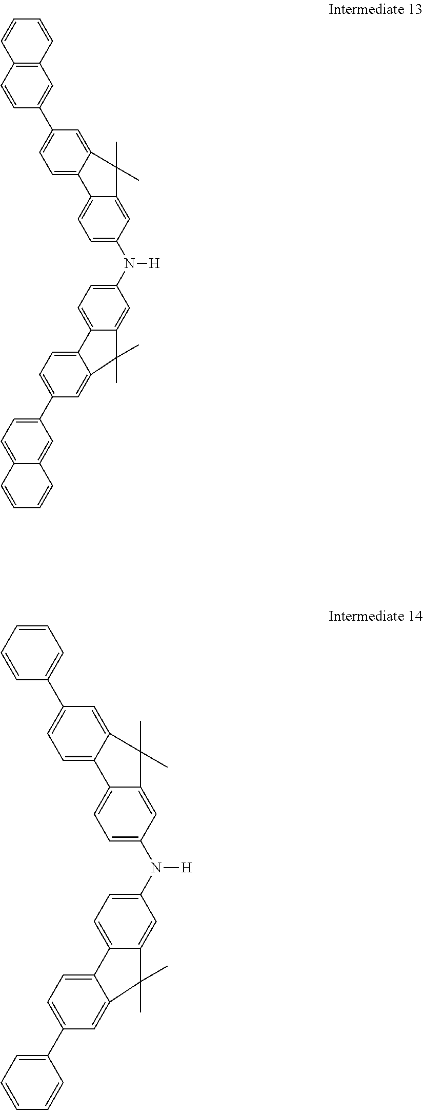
C1=C(N(C2=CC=C3C(=C2)C(C)(C)C2=CC(C4=CC=C5C(=C4)C=CC=C5)=CC=C32)[H])C=C2C(=C1)C1=CC=C(C3=CC4=C(C=C3)C=CC=C4)C=C1C2(C)C.C1=C(N(C2=CC=C3C(=C2)C(C)(C)C2=CC(C4=CC=CC=C4)=CC=C32)[H])C=C2C(=C1)C1=CC=C(C3=CC=CC=C3)C=C1C2(C)C
